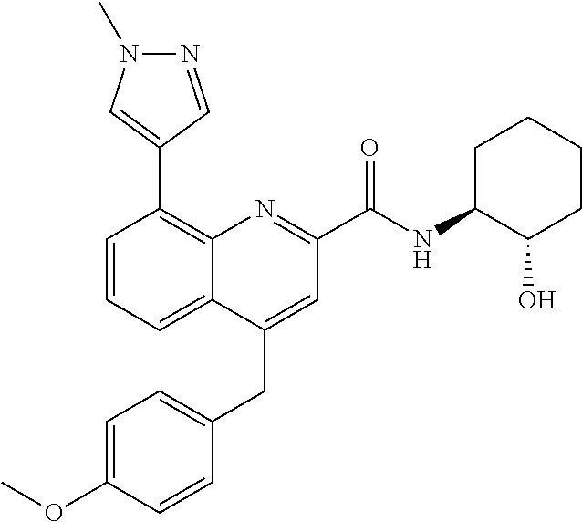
C1=C(OC)C=CC(CC2=CC(C(NC3C(O)CCCC3)=O)=NC3=C(C4=CN(C)N=C4)C=CC=C23)=C1
